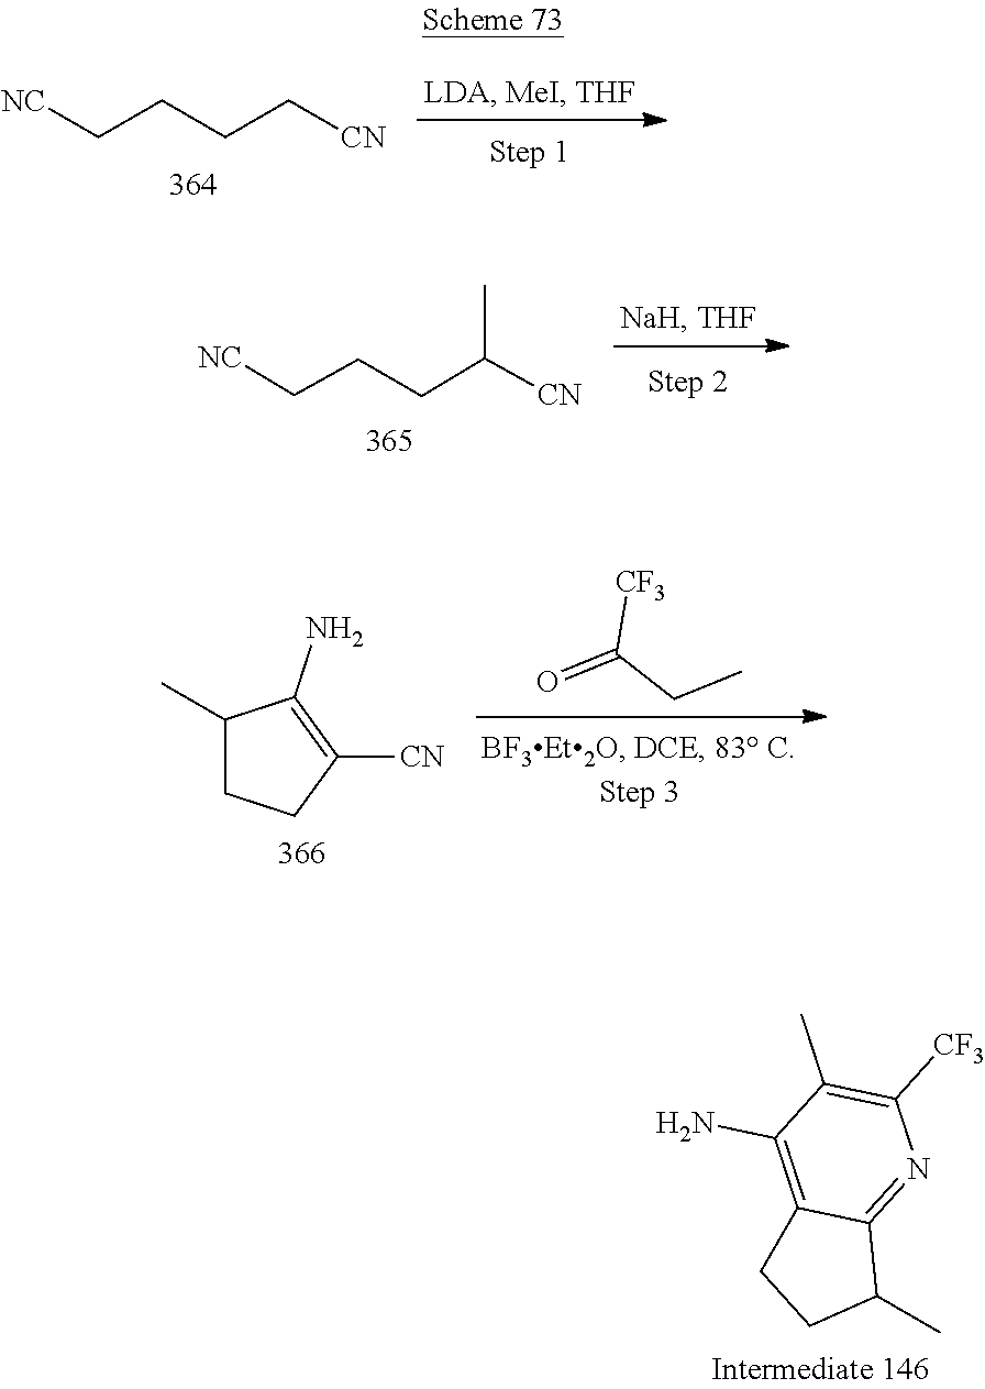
C(CCC[CN])[NC].C(CCC(C)[CN])[NC].C(CC)(=O)[CF3].CC1CCC([CN])=C1N.C1CC(C)C2=NC([CF3])=C(C)C(N)=C12
